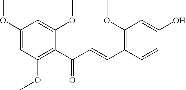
C1(OC)=CC(OC)=C(C(C=CC2=C(OC)C=C(O)C=C2)=O)C(OC)=C1
